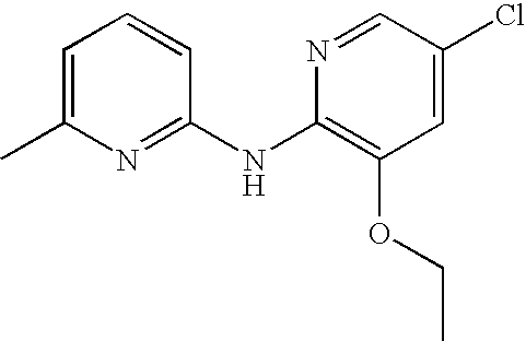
C1(C)=CC=CC(NC2=C(OCC)C=C(Cl)C=N2)=N1
